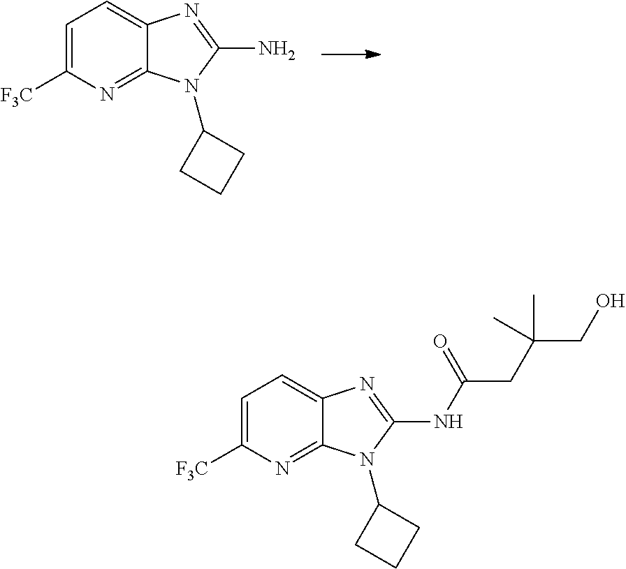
C12=NC([F3C])=CC=C1N=C(N)N2C1CCC1.C12=NC([F3C])=CC=C1N=C(NC(CC(CO)(C)C)=O)N2C1CCC1
